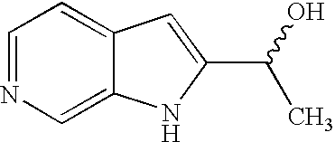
C1=NC=C2C(=C1)C=C(C(C)O)N2
